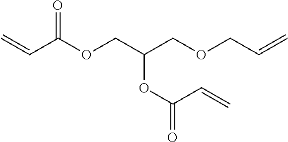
C=CC(OCC(COCC=C)OC(=O)C=C)=O
